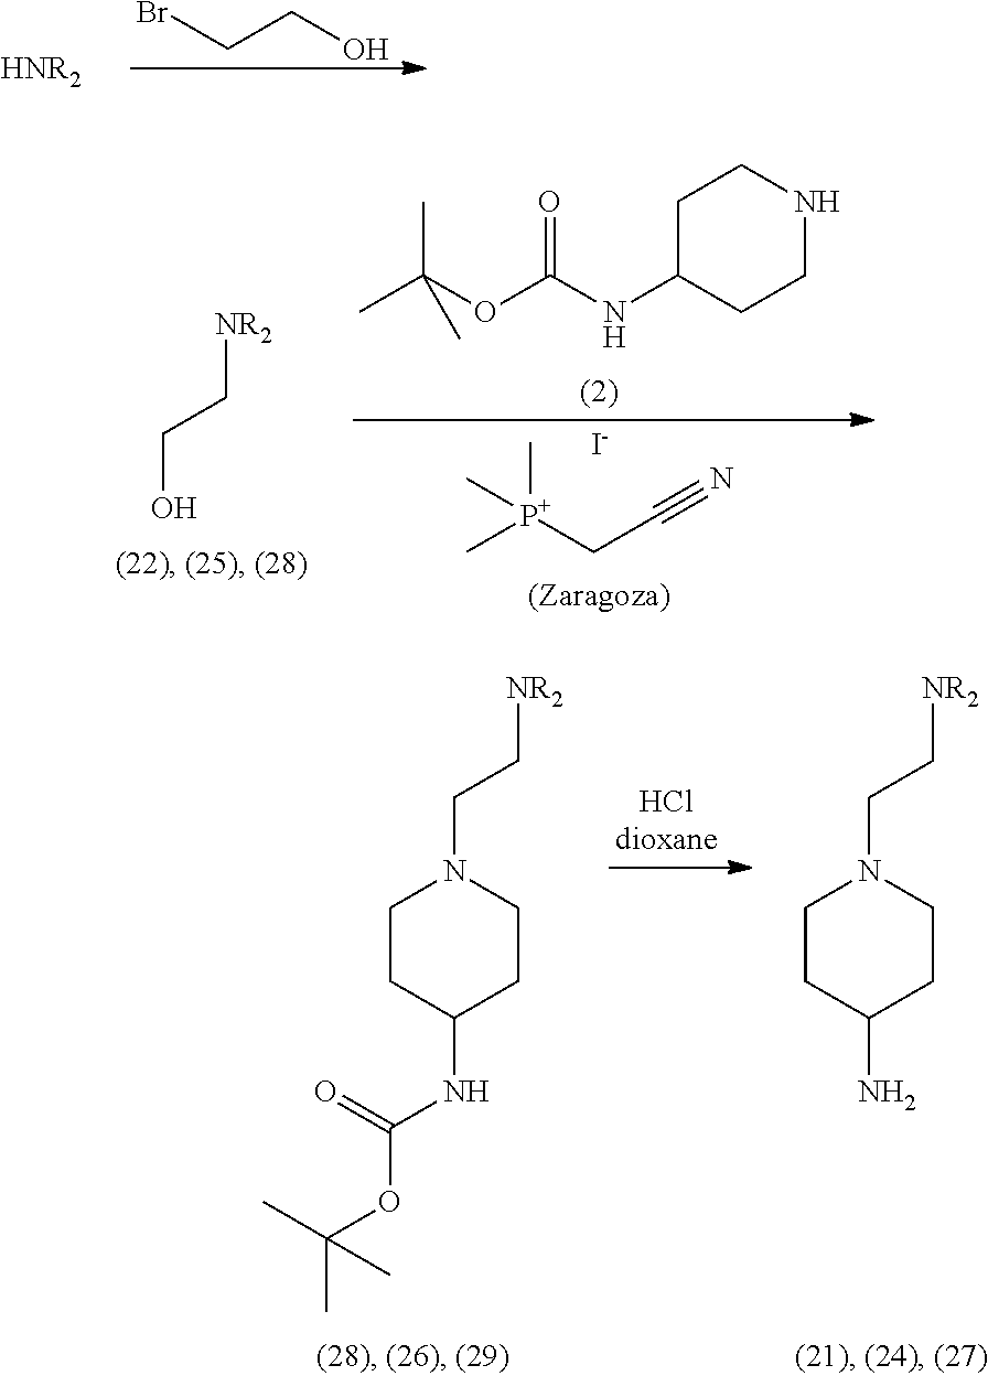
BrCCO.C[P+](CC#N)(C)C.[I-].C1C(NC(OC(C)(C)C)=O)CCNC1.[NR2]CCO.[NR2]CCN1CCC(NC(=O)OC(C)(C)C)CC1.[NR2]CCN1CCC(N)CC1
